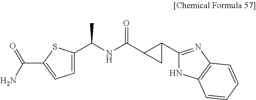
C(NC(=O)C1CC1C1=NC2=C(N1)C=CC=C2)(C)C1=CC=C(C(N)=O)S1
